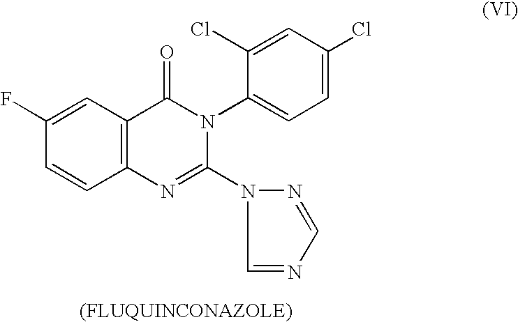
C1(F)=CC2=C(C=C1)N=C(N1C=NC=N1)N(C1=CC=C(Cl)C=C1Cl)C2=O
